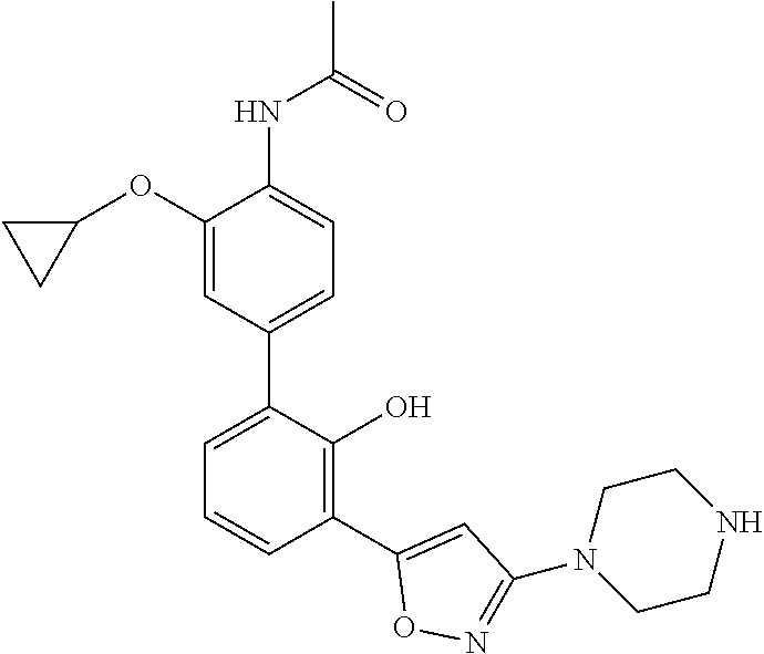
C1(NC(C)=O)=CC=C(C2=CC=CC(C3=CC(N4CCNCC4)=NO3)=C2O)C=C1OC1CC1
